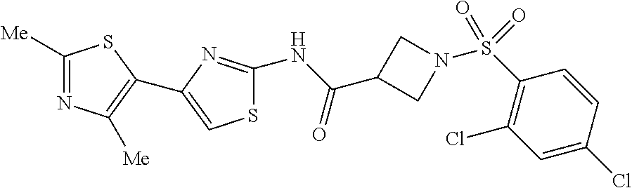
C1([Me])=NC([Me])=C(C2=CSC(NC(C3CN(S(C4=C(Cl)C=C(Cl)C=C4)(=O)=O)C3)=O)=N2)S1
